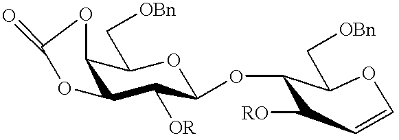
C12C(C([OR])C(OC3C([RO])C=COC3C[OBn])OC1C[OBn])OC(=O)O2
